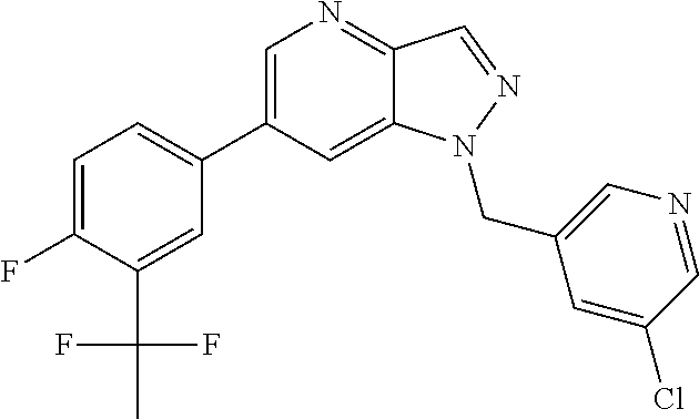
C1(C2=CC=C(F)C(C(C)(F)F)=C2)=CN=C2C(=C1)N(CC1=CN=CC(Cl)=C1)N=C2
